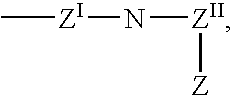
C[ZI]N[ZII][Z]
